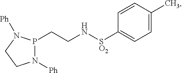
P1(CCN[SO2]C2=CC=C(C)C=C2)N([Ph])CCN1[Ph]
